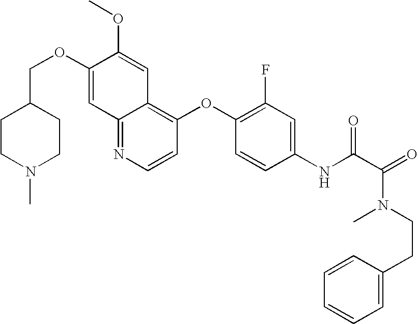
C(OC1=CC2=NC=CC(OC3=C(F)C=C(NC(C(=O)N(CCC4=CC=CC=C4)C)=O)C=C3)=C2C=C1OC)C1CCN(C)CC1
